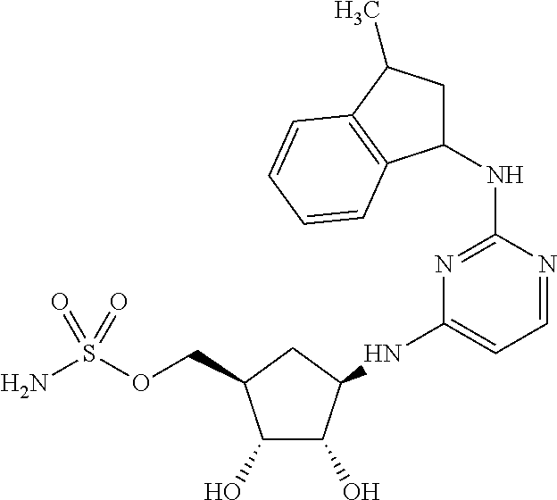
C1(O)C(O)C(NC2=CC=NC(NC3CC(C)C4=C3C=CC=C4)=N2)CC1COS(N)(=O)=O
